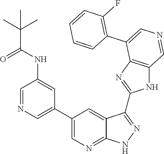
C1=NC=C(C2=CN=C3C(=C2)C(C2=NC4=C(N2)C=NC=C4C2=C(F)C=CC=C2)=NN3)C=C1NC(C(C)(C)C)=O
